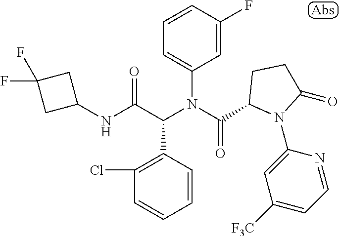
C1(NC(C(N(C(=O)C2N(C3=CC([F3C])=CC=N3)C(=O)CC2)C2=CC=CC(F)=C2)C2=C(Cl)C=CC=C2)=O)CC(F)(F)C1
